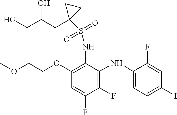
C1(OCCOC)=C(NS(C2(CC(O)CO)CC2)(=O)=O)C(NC2=CC=C(I)C=C2F)=C(F)C(F)=C1
